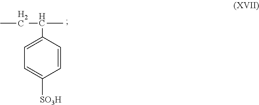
C1=CC(C(C)CC)=CC=C1[SO3H]
